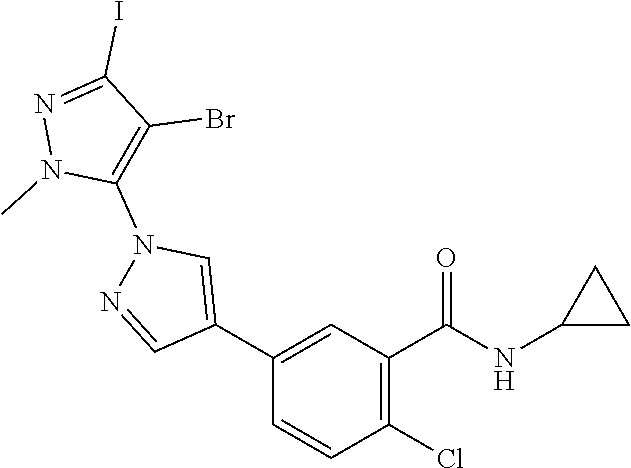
C1(C2=CN(C3=C(Br)C(I)=NN3C)N=C2)=CC(C(NC2CC2)=O)=C(Cl)C=C1
